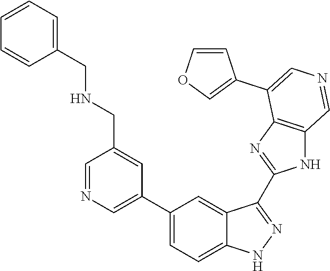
C1(C2=CN=CC(CNCC3=CC=CC=C3)=C2)=CC=C2C(=C1)C(C1=NC3=C(N1)C=NC=C3C1=COC=C1)=NN2
